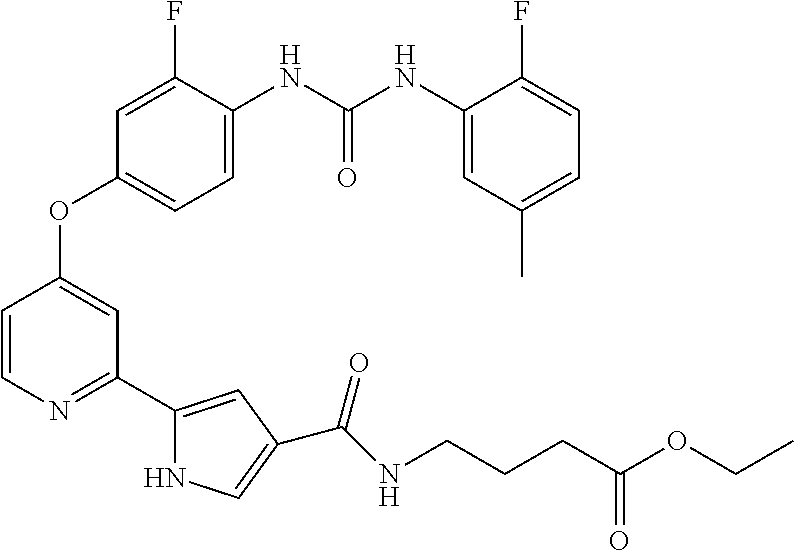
C1=CN=C(C2=CC(C(=O)NCCCC(OCC)=O)=CN2)C=C1OC1=CC=C(NC(NC2=CC(C)=CC=C2F)=O)C(F)=C1
